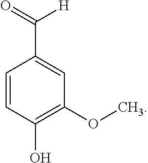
C1=CC(O)=C(OC)C=C1C(=O)[H]
